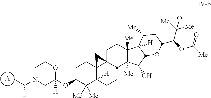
[A].O1C(OC2CCC34C([H])(C2([Me])[Me])CCC2C3(CCC3([Me])C2([Me])C(O)C2C3([H])C([Me])CC(C(OC([Me])=O)C([Me])([Me])O)O2)C4)([H])CN(C(C)C)CC1
